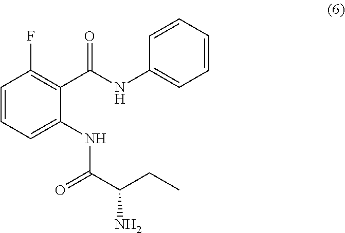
C1=CC=C(NC(=O)C(N)CC)C(C(NC2=CC=CC=C2)=O)=C1F
